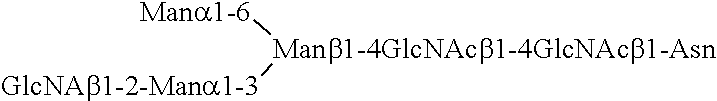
[GlcNAb1-2-Mana1-3][Manb1-4GlcNAcb1-4GlcNAcb1-Asn][Mana1-6]
